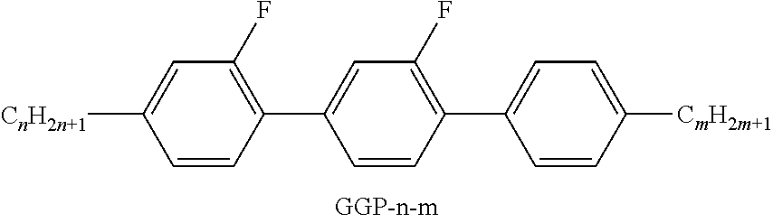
C1([CnH2n+1])=CC(F)=C(C2=CC(F)=C(C3=CC=C([CmH2m+1])C=C3)C=C2)C=C1
